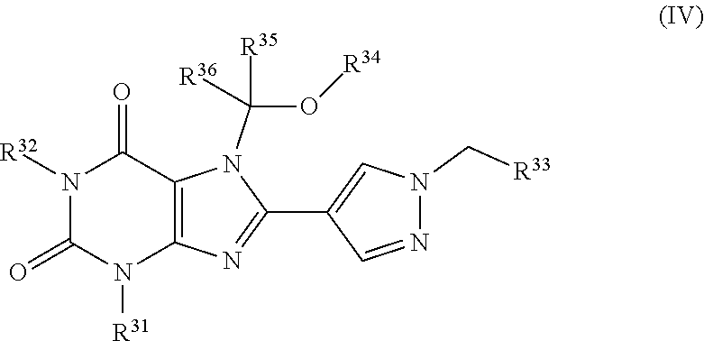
N1([R32])C(=O)N([R31])C2=C(C1=O)N(C(O[R34])([R35])[R36])C(C1=CN(C[R33])N=C1)=N2
